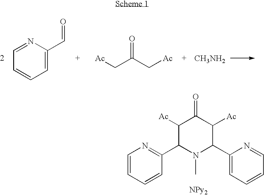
C1=C(C=O)N=CC=C1.[Ac]CC(C[Ac])=O.[CH3NH2].C1=CC=CC(C2N(C)C(C3=CC=CC=N3)C([Ac])C(=O)C2[Ac])=N1
